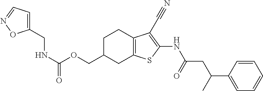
C(C1CC2=C(CC1)C(C#N)=C(NC(CC(C1=CC=CC=C1)C)=O)S2)OC(=O)NCC1=CC=NO1
